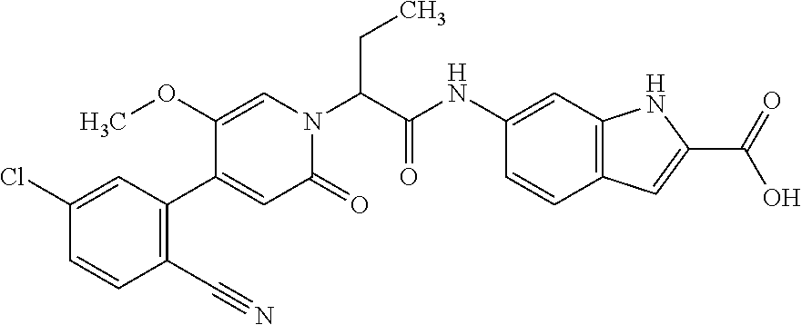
C1(Cl)=CC(C2=CC(=O)N(C(C(NC3=CC4=C(C=C3)C=C(C(=O)O)N4)=O)CC)C=C2OC)=C(C#N)C=C1
